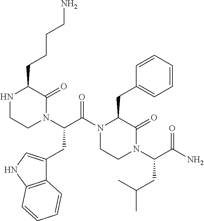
N1CCN(C(C(N2CCN(C(C(N)=O)CC(C)C)C(=O)C2CC2=CC=CC=C2)=O)CC2=CNC3=C2C=CC=C3)C(=O)C1CCCCN
